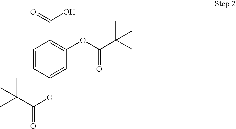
C1=CC(OC(C(C)(C)C)=O)=CC(OC(C(C)(C)C)=O)=C1C(=O)O
